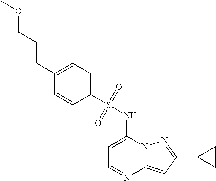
C1=C(NS(C2=CC=C(CCCOC)C=C2)(=O)=O)N2C(=CC(C3CC3)=N2)N=C1
